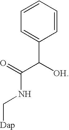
C1=CC=CC=C1C([OH])C(=O)NC[Dap]
